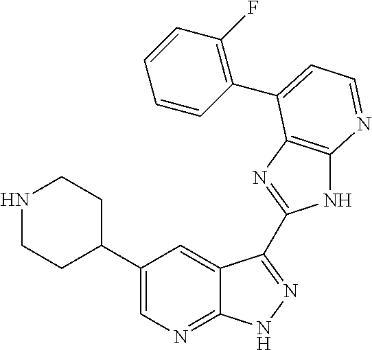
C1(C2=CN=C3C(=C2)C(C2=NC4=C(N2)N=CC=C4C2=C(F)C=CC=C2)=NN3)CCNCC1
